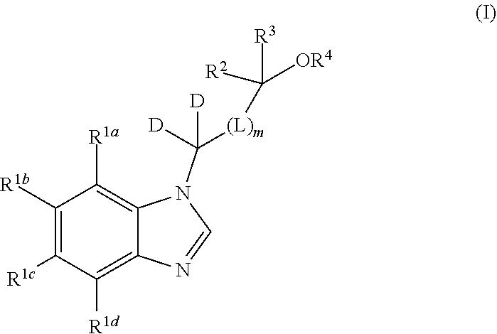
C1([R1b])=C([R1c])C([R1d])=C2C(=C1[R1a])N(C([D])([D])[(L)m]C([R3])([OR4])[R2])C=N2
